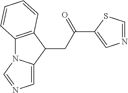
C1(CC(C2=CN=CS2)=O)C2=C(N3C1=CN=C3)C=CC=C2
